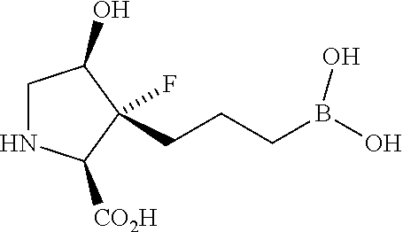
C1NC([CO2H])C(F)(CCCB(O)O)C1O
